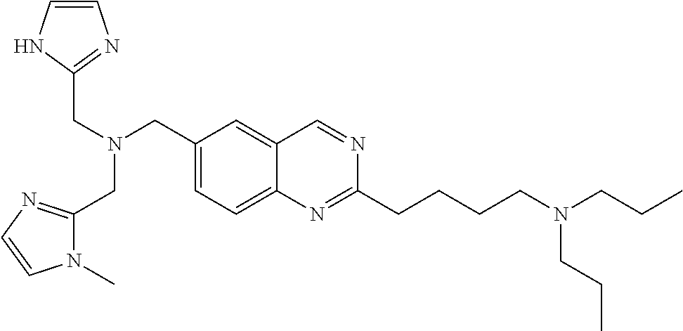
C(N(CC1=CC=C2C(=C1)C=NC(CCCCN(CCC)CCC)=N2)CC1=NC=CN1)C1=NC=CN1C
